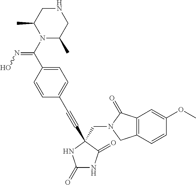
C1(=O)NC(=O)C(CN2C(=O)C3=C(C2)C=CC(OC)=C3)(C#CC2=CC=C(C(N3C(C)CNCC3C)=NO)C=C2)N1
